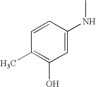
C1=CC(NC)=CC(O)=C1C
